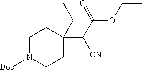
C1N([Boc])CCC(C(C(OCC)=O)[CN])(CC)C1
